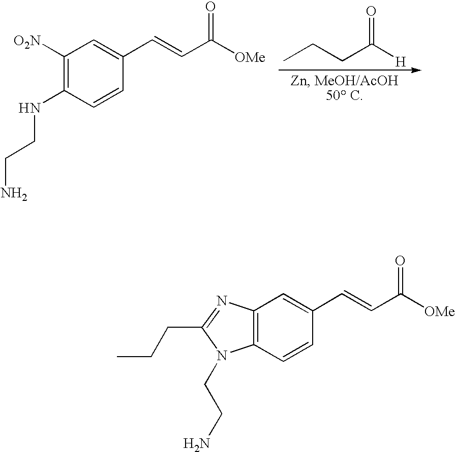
CCCC([H])=O.C1([O2N])=C(NCCN)C=CC(C=CC([OMe])=O)=C1.C12=C(C=CC(C=CC([OMe])=O)=C1)N(CCN)C(CCC)=N2
